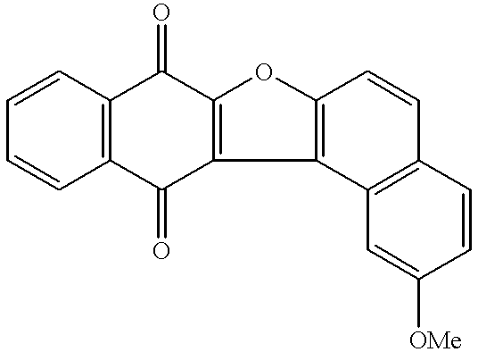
C1=CC2=C(C=C1)C(=O)C1=C(C2=O)OC2=C1C1=C(C=C2)C=CC([OMe])=C1
